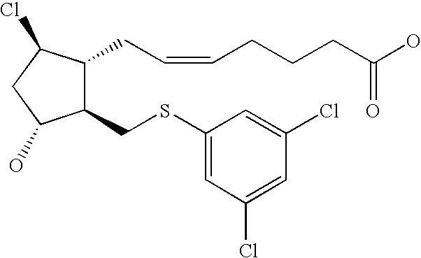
C1(CSC2=CC(Cl)=CC(Cl)=C2)C(CC=CCCCC(=O)O)C(Cl)CC1O
